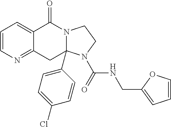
C1=CN=C2C(=C1)C(=O)N1C(C3=CC=C(Cl)C=C3)(C2)N(C(=O)NCC2=CC=CO2)CC1
